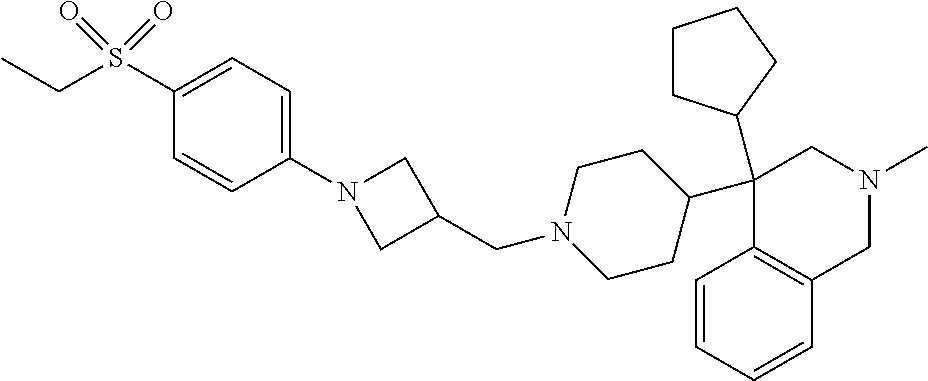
C1(C2CCN(CC3CN(C4=CC=C(S(CC)(=O)=O)C=C4)C3)CC2)(C2CCCC2)C2=C(CN(C)C1)C=CC=C2
